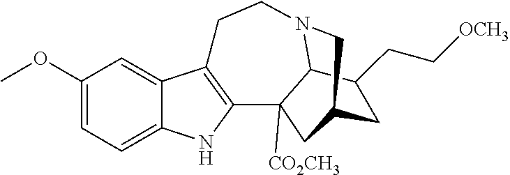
C1(OC)=CC=C2C(=C1)C1=C(N2)C2([CO2CH3])C3N(CC1)CC(C2)CC3CC[OCH3]
